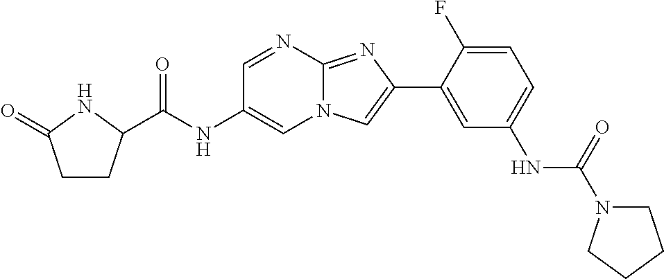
C1=NC2=NC(C3=CC(NC(=O)N4CCCC4)=CC=C3F)=CN2C=C1NC(=O)C1CCC(=O)N1
